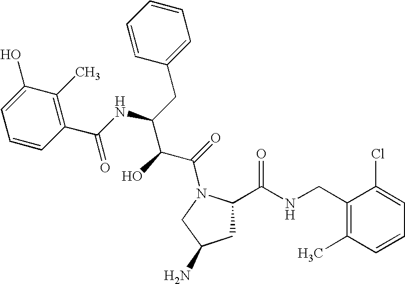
C1C(C(NCC2=C(C)C=CC=C2Cl)=O)N(C(=O)C(C(NC(C2=C(C)C(O)=CC=C2)=O)CC2=CC=CC=C2)O)CC1N
